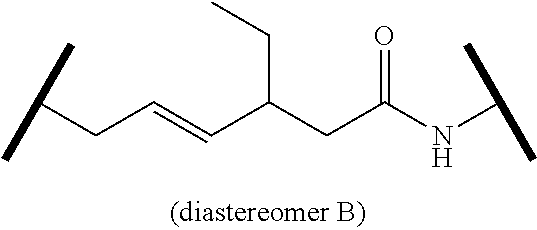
C(C)(C)CC=CC(CC(NC(C)C)=O)CC
